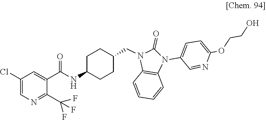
C1(C(F)(F)F)=NC=C(Cl)C=C1C(=O)NC1CCC(CN2C(=O)N(C3=CC=C(OCCO)N=C3)C3=C2C=CC=C3)CC1
